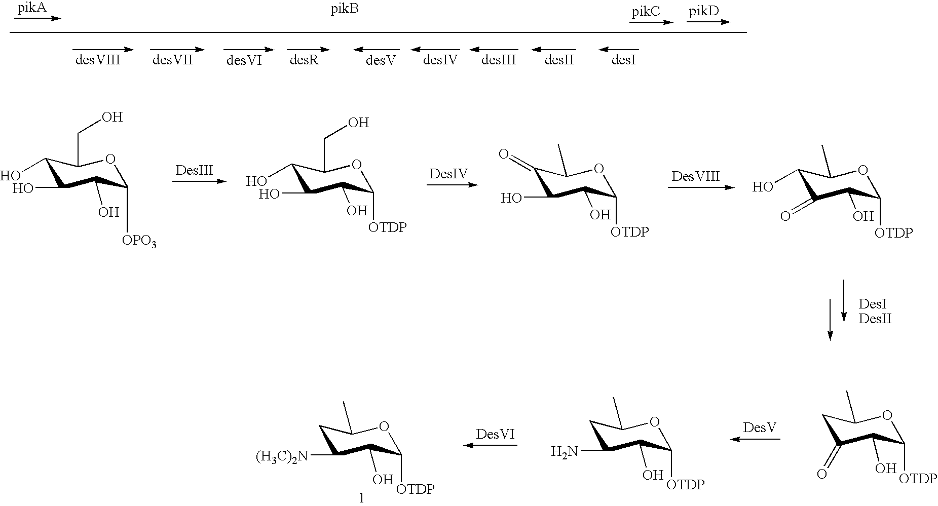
C1(O)C(O)C(O)C([OPO3])OC1CO.C1(O)C(O)C(O)C([OTDP])OC1CO.C1(=O)C(O)C(O)C([OTDP])OC1C.C1(O)C(=O)C(O)C([OTDP])OC1C.C1C(=O)C(O)C([OTDP])OC1C.C1C(N)C(O)C([OTDP])OC1C.C1C([(H3C)2N])C(O)C([OTDP])OC1C
